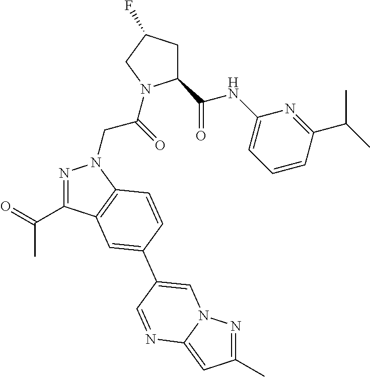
C1(C(NC2=CC=CC(C(C)C)=N2)=O)CC(F)CN1C(CN1N=C(C(=O)C)C2=C1C=CC(C1=CN3N=C(C)C=C3N=C1)=C2)=O
